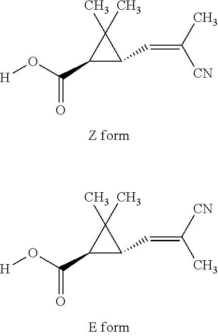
[H]OC(=O)C1C(C=C([CN])C)C1(C)C.[H]OC(=O)C1C(C=C(C)[CN])C1(C)C
